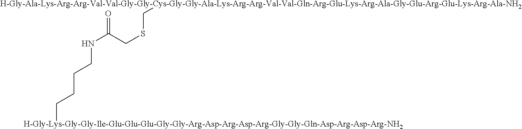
[H-Gly-Lys-Gly-Gly-Ile-Glu-Glu-Glu-Gly-Gly-Arg-Asp-Arg-Asp-Arg-Gly-Gly-Gln-Asp-Arg-Asp-Arg-NH2]CCCCNC(=O)CSC[H-Gly-Ala-Lys-Arg-Arg-Val-Val-Gly-Gly-Cys-Gly-Gly-Ala-Lys-Arg-Arg-Val-Val-Gln-Arg-Glu-Lys-Arg-Ala-Gly-Glu-Arg-Glu-Lys-Arg-Ala-NH2]
